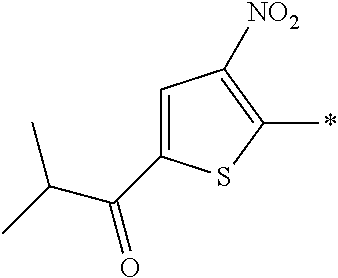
C1=C(C(C(C)C)=O)SC(*)=C1[NO2]
